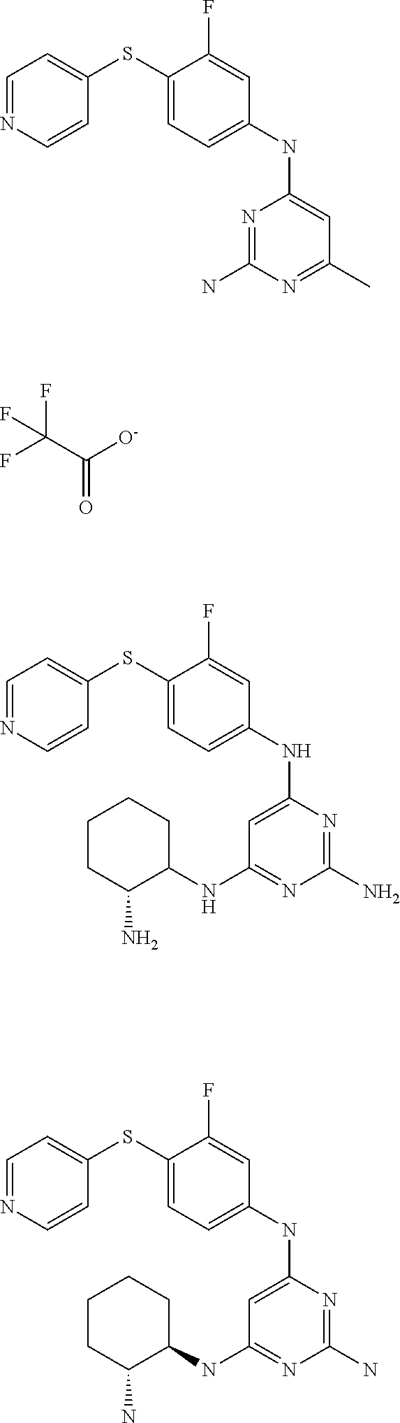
C1=NC=CC(SC2=CC=C(NC3=CC(C)=NC(N)=N3)C=C2F)=C1.C(C([O-])=O)(F)(F)F.C1=NC=CC(SC2=CC=C(NC3=CC(NC4CCCCC4N)=NC(N)=N3)C=C2F)=C1.C1=NC=CC(SC2=CC=C(NC3=CC(NC4CCCCC4N)=NC(N)=N3)C=C2F)=C1
